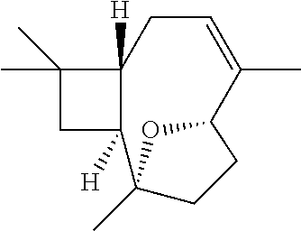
C1(C)(C)CC2([H])C1([H])CC=C(C)C1OC2(C)CC1
